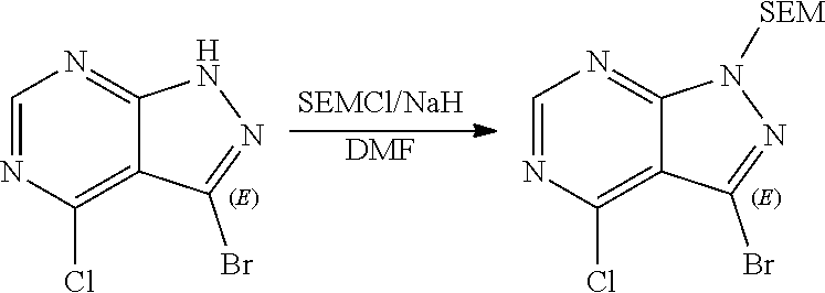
C1=NC(Cl)=C2C(=N1)NN=C2Br.[DMF].C1=NC(Cl)=C2C(=N1)N([SEM])N=C2Br
